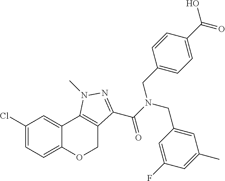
C1(Cl)=CC=C2C(=C1)C1=C(CO2)C(C(N(CC2=CC(C)=CC(F)=C2)CC2=CC=C(C(O)=O)C=C2)=O)=NN1C
